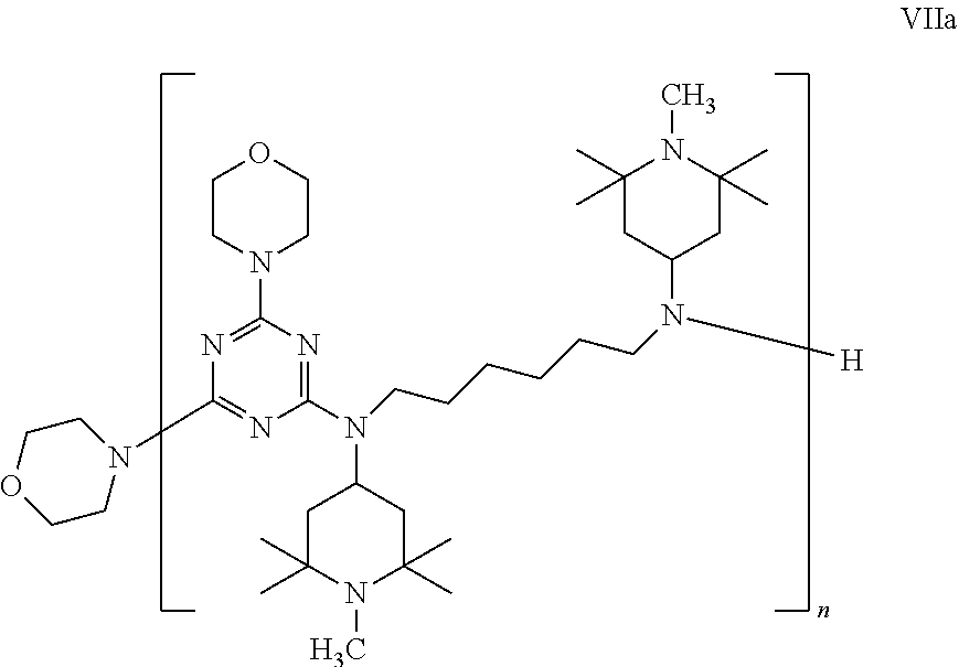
C1(N2CCOCC2)=NC(N(C2CC(C)(C)N(C)C(C)(C)C2)CCCCCCN(C2CC(C)(C)N(C)C(C)(C)C2)[H])=NC(N2CCOCC2)=N1
